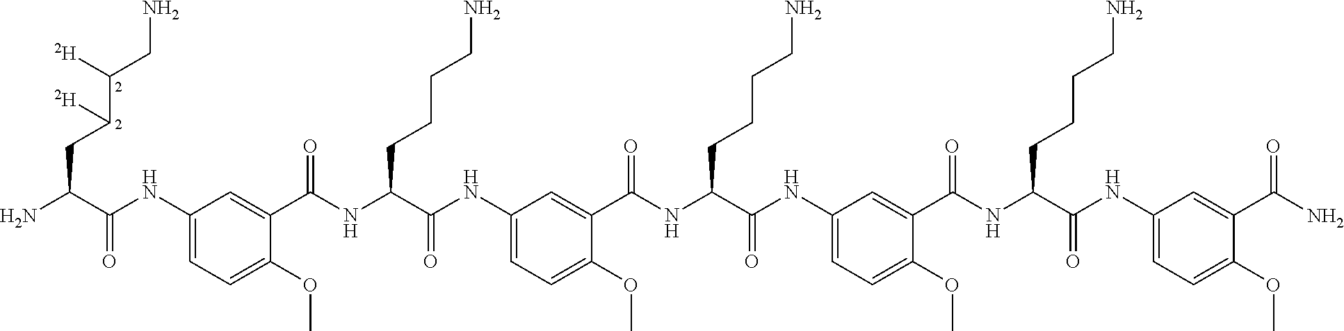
C1(NC(C(N)CC([D])C(CN)[D])=O)=CC=C(OC)C(C(NC(C(NC2=CC=C(OC)C(C(NC(C(NC3=CC=C(OC)C(C(NC(C(NC4=CC=C(OC)C(C(N)=O)=C4)=O)CCCCN)=O)=C3)=O)CCCCN)=O)=C2)=O)CCCCN)=O)=C1
